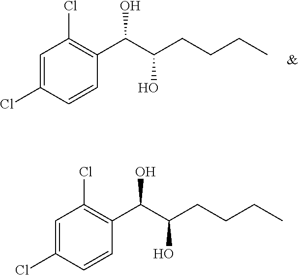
C1=C(Cl)C=CC(C(C(CCCC)O)O)=C1Cl.C1=C(Cl)C=CC(C(C(CCCC)O)O)=C1Cl
